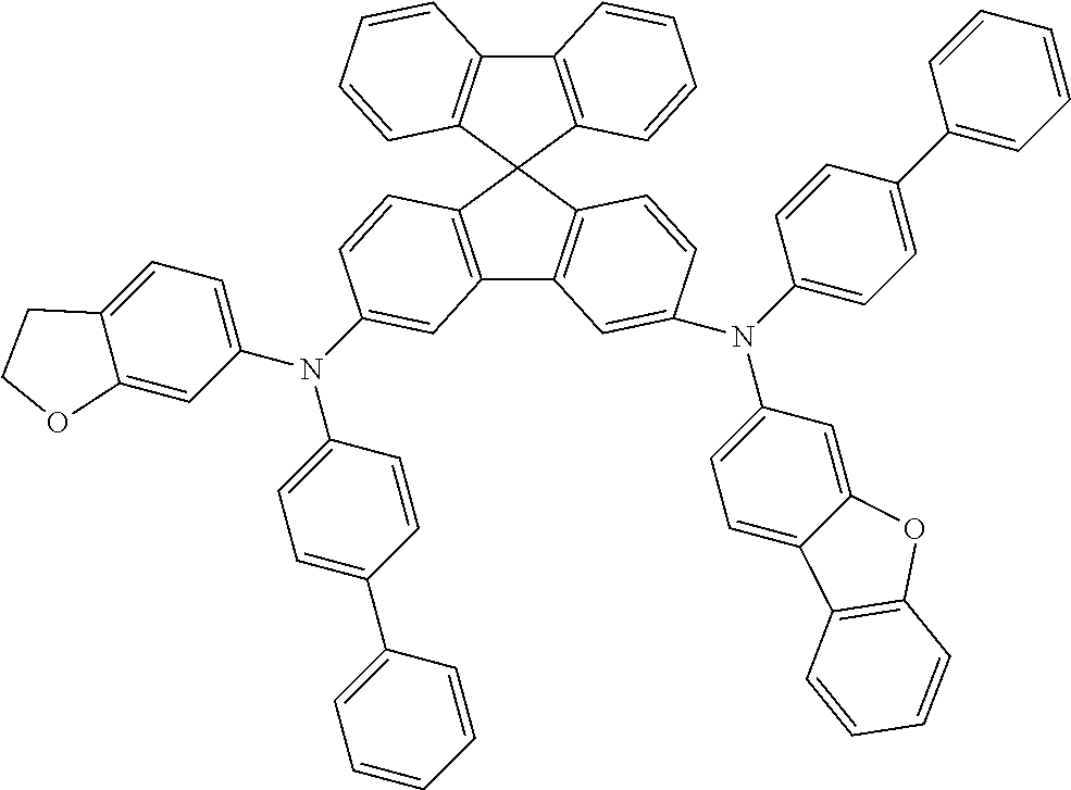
C12=C(C3(C4=C1C=CC=C4)C1=C(C4=C3C=CC(N(C3=CC=C(C5=CC=CC=C5)C=C3)C3=CC=C5C(=C3)OC3=C5C=CC=C3)=C4)C=C(N(C3=CC=C4C(=C3)OCC4)C3=CC=C(C4=CC=CC=C4)C=C3)C=C1)C=CC=C2
